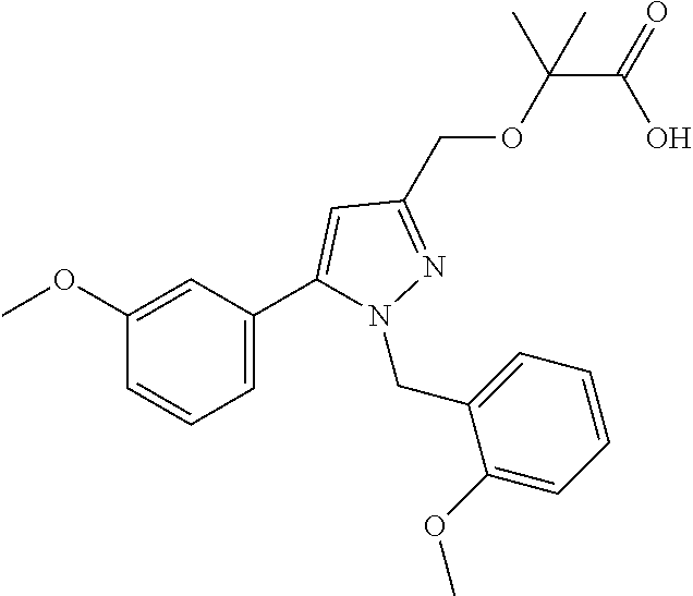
C(C(OCC1=NN(CC2=CC=CC=C2OC)C(C2=CC=CC(OC)=C2)=C1)(C)C)(=O)O
